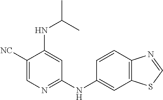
[NC]C1=CN=C(NC2=CC3=C(C=C2)N=CS3)C=C1NC(C)C
